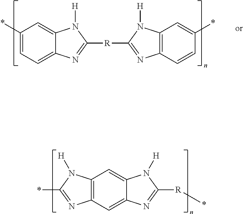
C1(*)=CC=C2C(=C1)N([H])C([R]C1=NC3=C(N1[H])C=C(*)C=C3)=N2.C12=C(C=C3C(=C1)N([H])C([R]*)=N3)N=C(*)N2[H]
